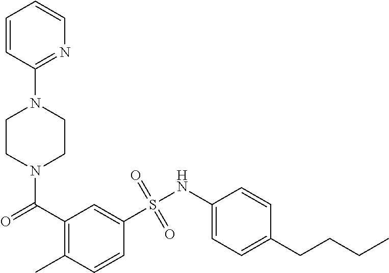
N1(C(=O)C2=C(C)C=CC(S(NC3=CC=C(CCCC)C=C3)(=O)=O)=C2)CCN(C2=NC=CC=C2)CC1
